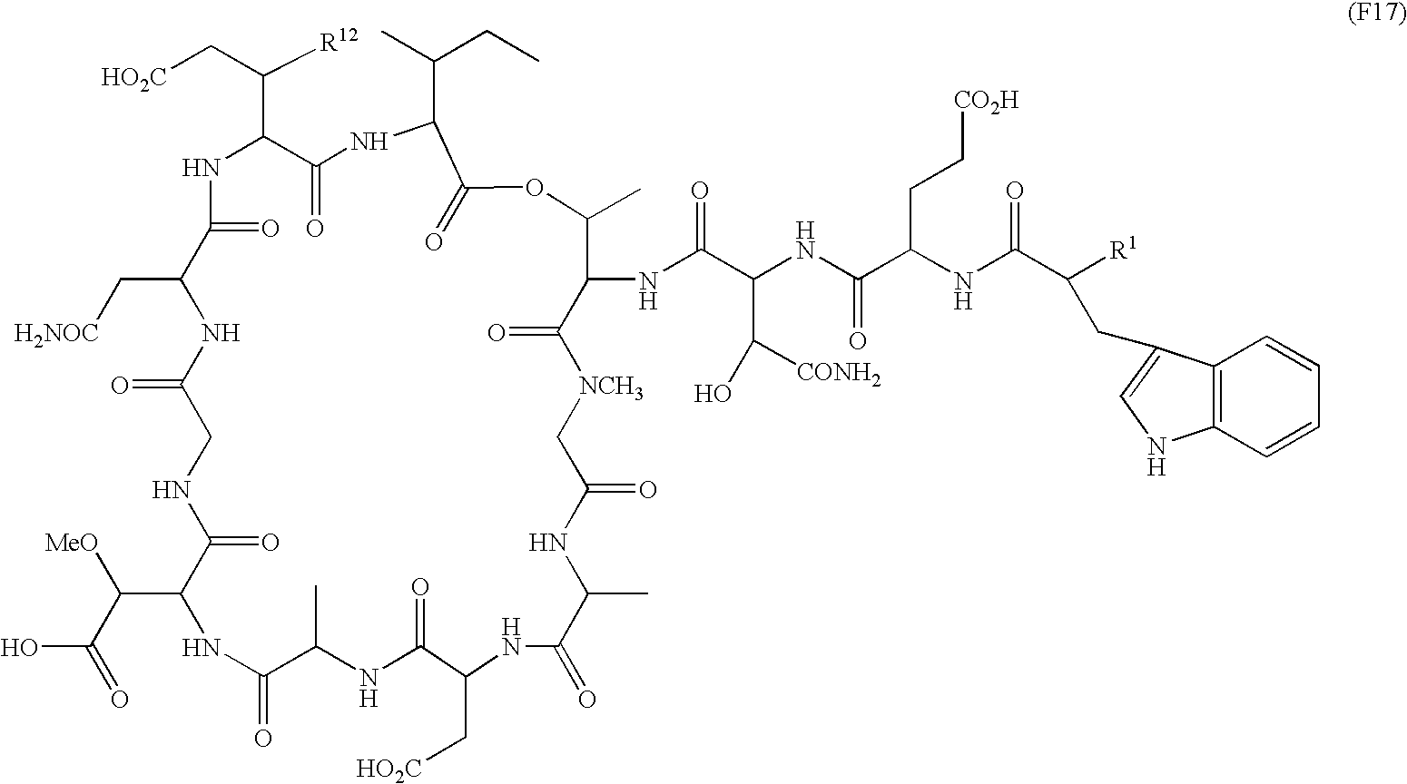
[HO2C]CC([R12])C1NC(=O)C(C[H2NOC])NC(=O)CNC(=O)C(C(C(=O)O)[MeO])NC(=O)C(C)NC(=O)C(C[HO2C])NC(=O)C(C)NC(=O)C[NCH3]C(=O)C(NC(C(NC(C(NC(=O)C([R1])CC2=CNC3=C2C=CC=C3)CC[CO2H])=O)C([CONH2])O)=O)C(C)OC(=O)C(C(CC)C)NC1=O
